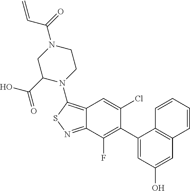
C12=C(N3CCN(C(C=C)=O)CC3C(=O)O)SN=C1C(F)=C(C1=CC(O)=CC3=C1C=CC=C3)C(Cl)=C2
